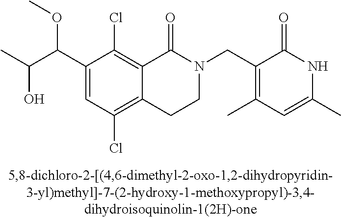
C1(C(C(C)O)OC)=CC(Cl)=C2C(=C1Cl)C(=O)N(CC1=C(C)C=C(C)NC1=O)CC2
